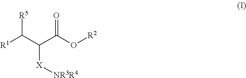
O=C(O[R2])C(C([R1])[R5])[X][NR3R4]
